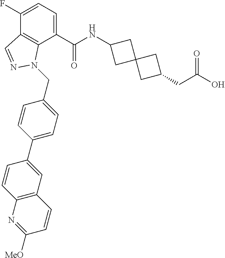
C1(F)=CC=C(C(NC2CC3(C2)CC(CC(O)=O)C3)=O)C2=C1C=NN2CC1=CC=C(C2=CC3=C(C=C2)N=C([MeO])C=C3)C=C1
